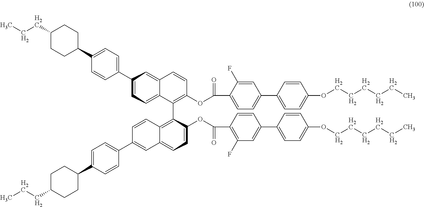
C1(C2=CC=C(C3CCC(CCC)CC3)C=C2)=CC=C2C(=C1)C=CC(OC(=O)C1=CC=C(C3=CC=C(OCCCCCC)C=C3)C=C1F)=C2C1=C2C(=CC=C1OC(=O)C1=C(F)C=C(C3=CC=C(OCCCCCC)C=C3)C=C1)C=C(C1=CC=C(C3CCC(CCC)CC3)C=C1)C=C2
